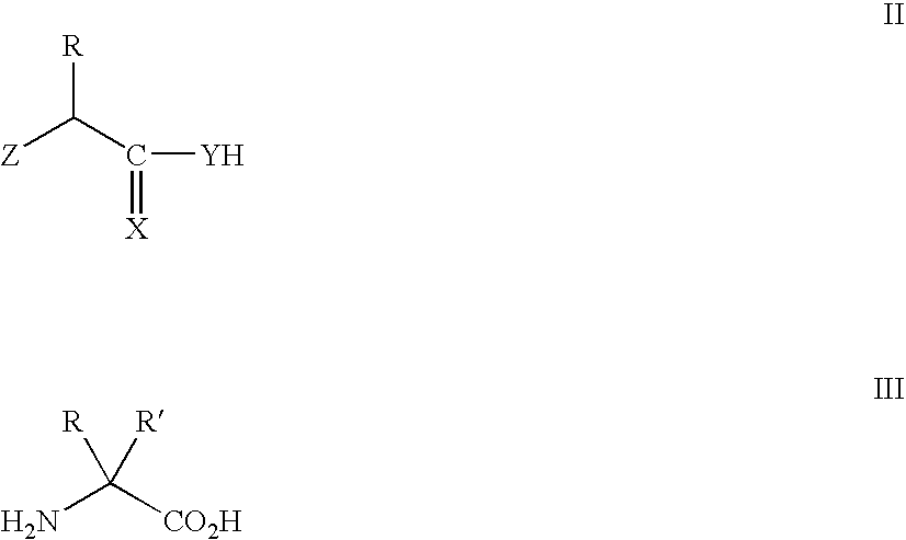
[Z]C(C(=[X])[Y])[R].NC([CO2H])([R])[R]
